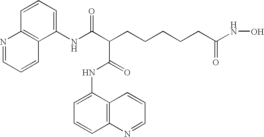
C(CCCCCC(=O)NO)(C(NC1=CC=CC2=C1C=CC=N2)=O)C(=O)NC1=CC=CC2=C1C=CC=N2
